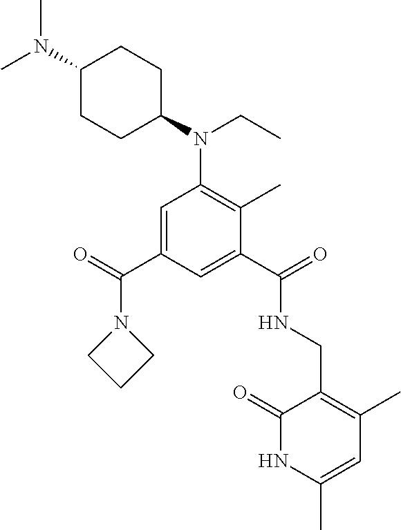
C1(N(C)C)CCC(N(CC)C2=C(C)C(C(=O)NCC3=C(C)C=C(C)NC3=O)=CC(C(=O)N3CCC3)=C2)CC1
